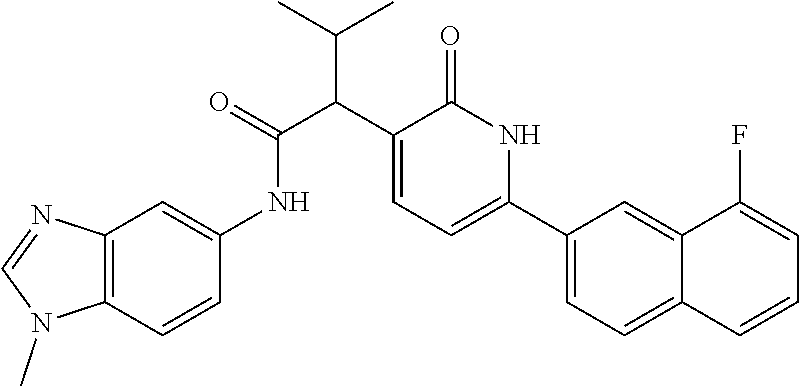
C(C(C1=CC=C(C2=CC=C3C(=C2)C(F)=CC=C3)NC1=O)C(=O)NC1=CC2=C(C=C1)N(C)C=N2)(C)C
